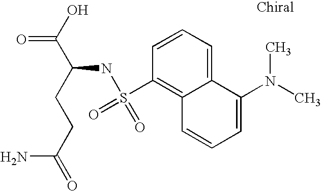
OC(C(CCC(=O)N)NS(=O)(C1=C2C(=CC=C1)C(N(C)C)=CC=C2)=O)=O
